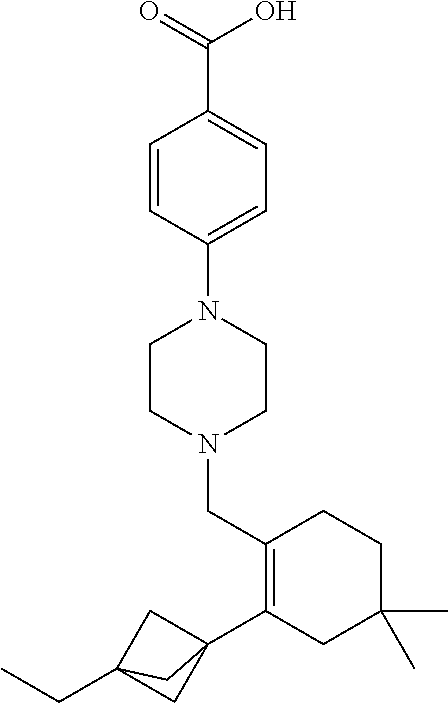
C1=CC(N2CCN(CC3=C(C45CC(CC)(C4)C5)CC(C)(C)CC3)CC2)=CC=C1C(=O)O
